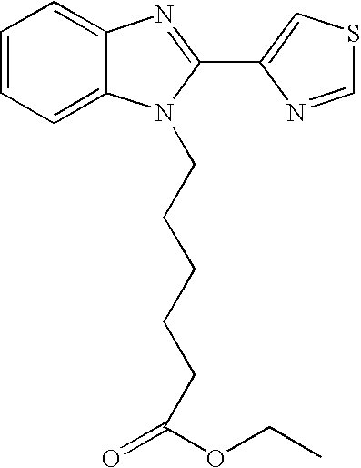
C(N1C2=CC=CC=C2N=C1C1=CSC=N1)CCCCC(OCC)=O
